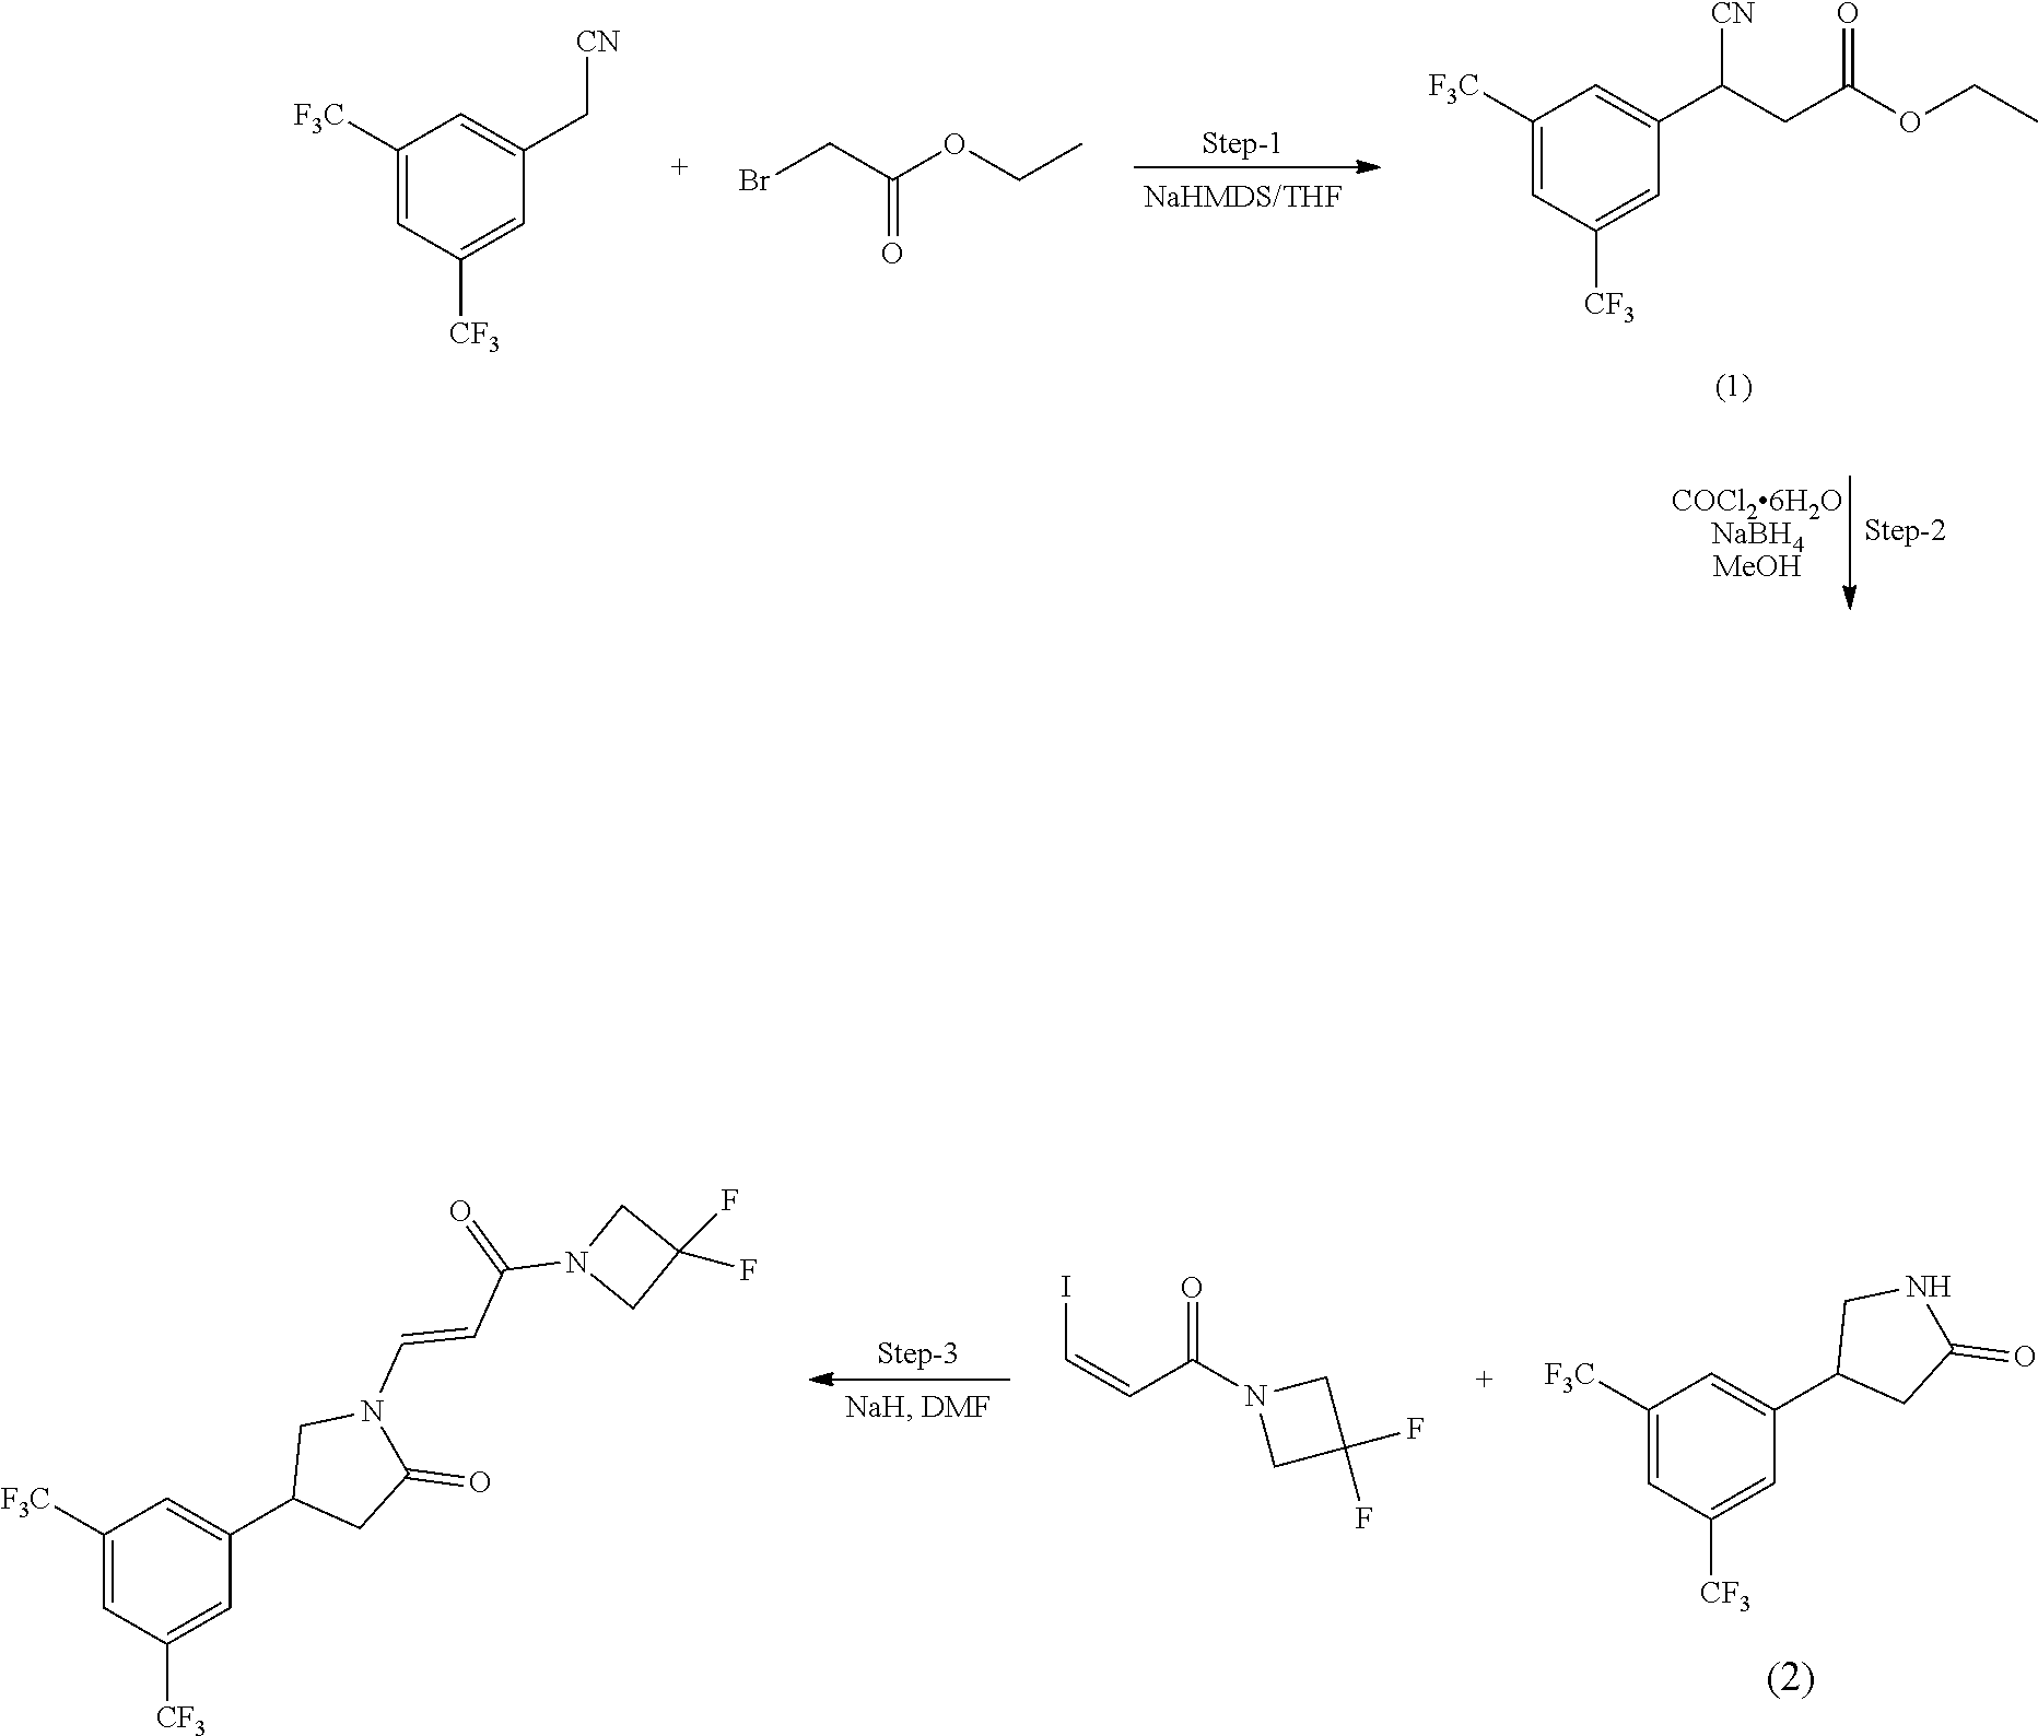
C1=C([F3C])C=C(C[CN])C=C1[CF3].CCOC(CBr)=O.C1=C([F3C])C=C(C(CC(=O)OCC)[CN])C=C1[CF3].[COCl26H2ONaBH4MeOH].C1=C([CF3])C=C([F3C])C=C1C1CN(C=CC(N2CC(F)(F)C2)=O)C(=O)C1.C1=C([CF3])C=C([F3C])C=C1C1CNC(=O)C1.IC=CC(N1CC(F)(F)C1)=O
